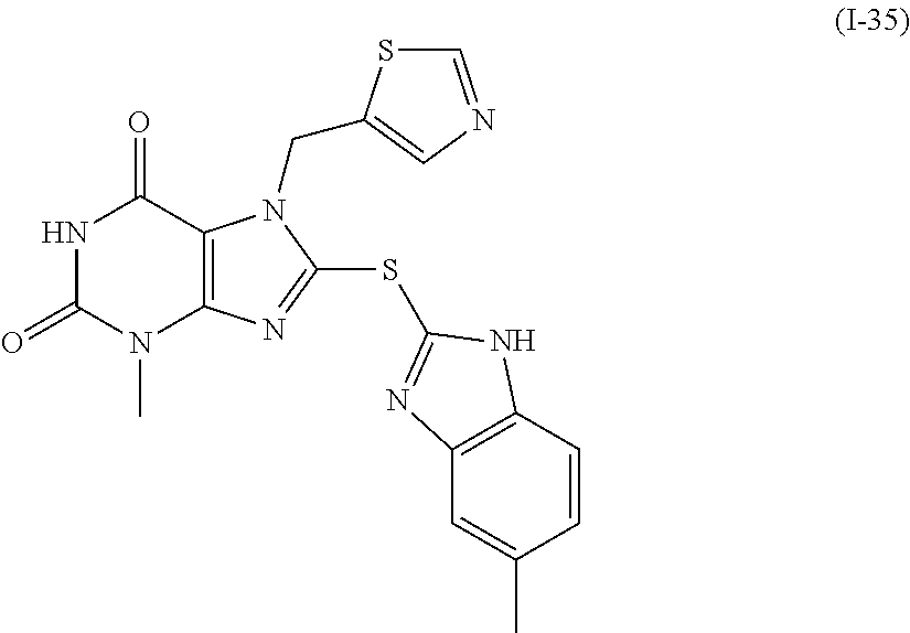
N1C(=O)N(C)C2=C(C1=O)N(CC1=CN=CS1)C(SC1=NC3=C(C=CC(C)=C3)N1)=N2
